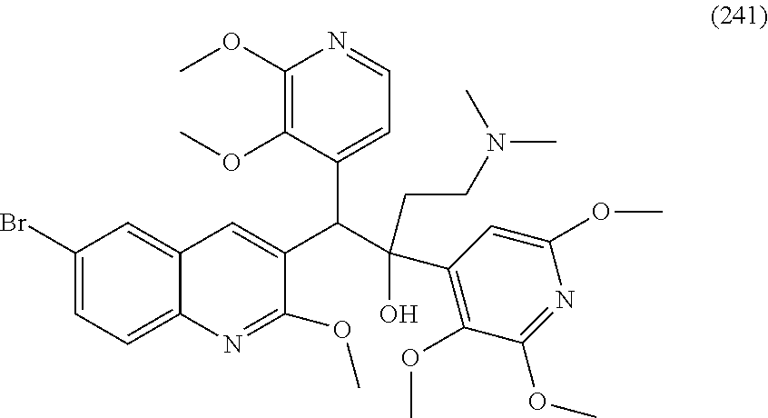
C1(Br)=CC=C2C(=C1)C=C(C(C(O)(C1=C(OC)C(OC)=NC(OC)=C1)CCN(C)C)C1=CC=NC(OC)=C1OC)C(OC)=N2
